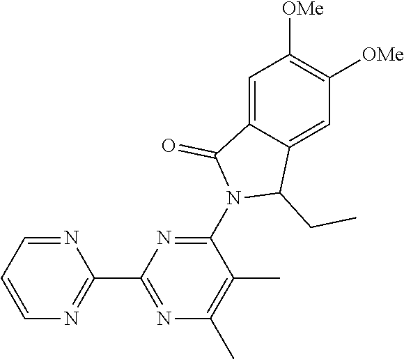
N1=CC=CN=C1C1=NC(C)=C(C)C(N2C(CC)C3=CC([OMe])=C([OMe])C=C3C2=O)=N1
